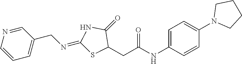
C1(CN=C2SC(CC(NC3=CC=C(N4CCCC4)C=C3)=O)C(=O)N2)=CC=CN=C1
